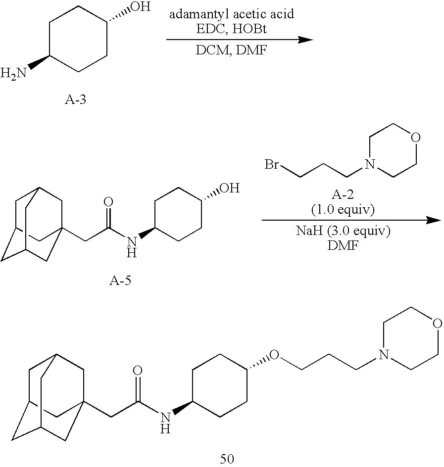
C1C(N)CCC(O)C1.C1N(CCCBr)CCOC1.C1C(NC(CC23CC4CC(CC(C2)C4)C3)=O)CCC(O)C1.C1C(NC(CC23CC4CC(CC(C2)C4)C3)=O)CCC(OCCCN2CCOCC2)C1
